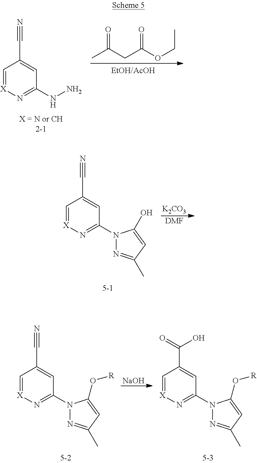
C1=[X]N=C(NN)C=C1C#N.CC(CC(OCC)=O)=O.C1=[X]N=C(N2N=C(C)C=C2O)C=C1C#N.[K2CO3].[DMF].C1=[X]N=C(N2N=C(C)C=C2O[R])C=C1C#N.[NaOH].C1=[X]N=C(N2N=C(C)C=C2O[R])C=C1C(=O)O
